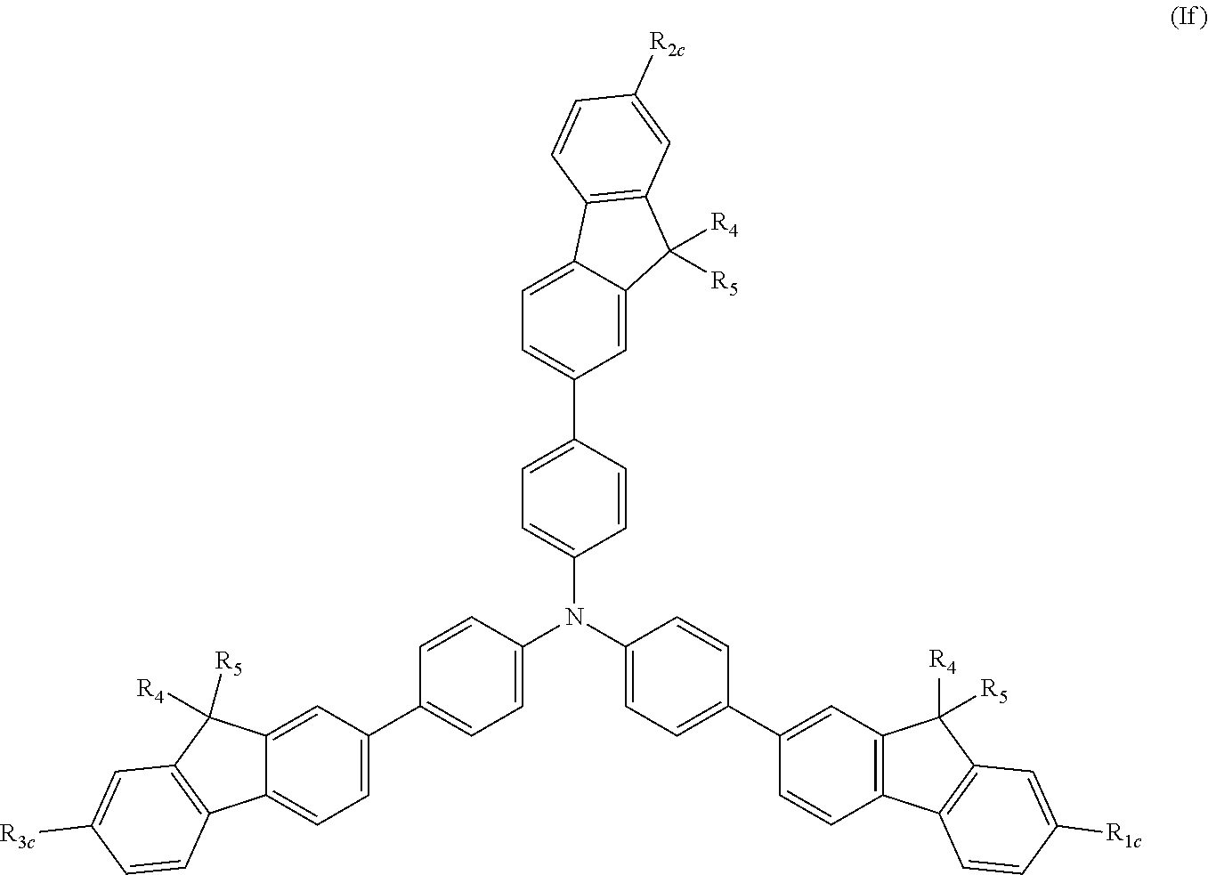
C12=CC(C3=CC=C(N(C4=CC=C(C5=CC6=C(C=C5)C5=C(C6([R4])[R5])C=C([R1c])C=C5)C=C4)C4=CC=C(C5=CC=C6C(=C5)C([R4])([R5])C5=C6C=CC([R2c])=C5)C=C4)C=C3)=CC=C1C1=C(C2([R5])[R4])C=C([R3c])C=C1
